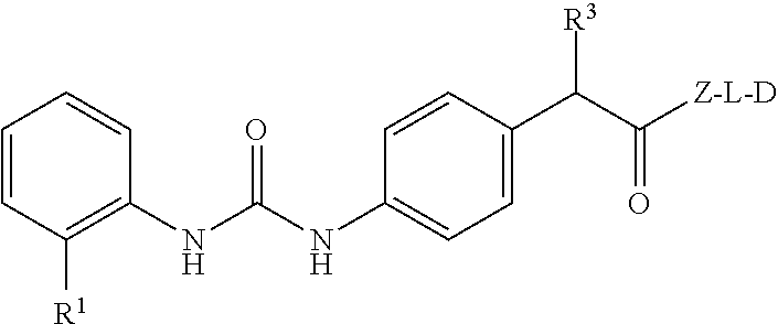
C1=CC([R1])=C(NC(NC2=CC=C(C(C([Z-L-D])=O)[R3])C=C2)=O)C=C1
